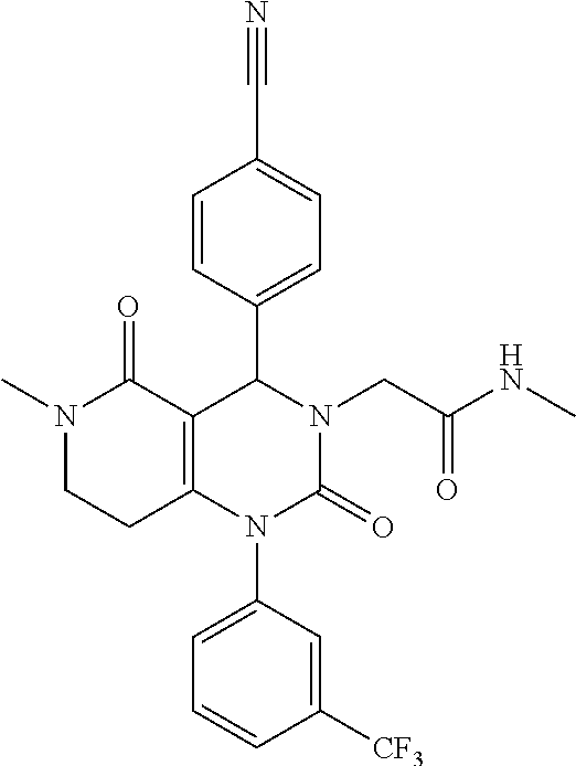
N1(C)CCC2=C(C1=O)C(C1=CC=C(C#N)C=C1)N(CC(NC)=O)C(=O)N2C1=CC=CC([CF3])=C1
